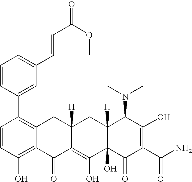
C1=CC(O)=C2C(=C1C1=CC(C=CC(=O)OC)=CC=C1)CC1([H])C(=C(O)C3(O)C([H])(C1)C(N(C)C)C(O)=C(C(N)=O)C3=O)C2=O
